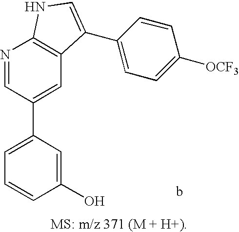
C1=C(C2=CC3=C(N=C2)NC=C3C2=CC=C([OCF3])C=C2)C=C(O)C=C1
